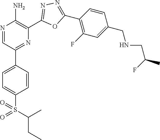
N1=CC(C2=CC=C(S(=O)(C(CC)C)=O)C=C2)=NC(C2=NN=C(C3=C(F)C=C(CNCC(C)F)C=C3)O2)=C1N
